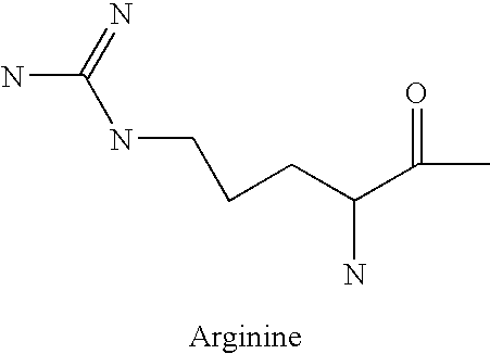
NC(=N)NCCCC(C(C)=O)N
